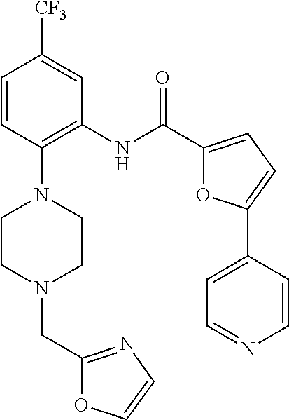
C1=CC(N2CCN(CC3=NC=CO3)CC2)=C(NC(C2=CC=C(C3=CC=NC=C3)O2)=O)C=C1[CF3]
